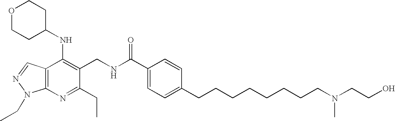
C1(C(NCC2=C(NC3CCOCC3)C3=C(N=C2CC)N(CC)N=C3)=O)=CC=C(CCCCCCCCN(CCO)C)C=C1
